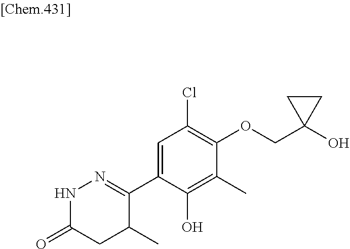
N1C(=O)CC(C)C(C2=CC(Cl)=C(OCC3(O)CC3)C(C)=C2O)=N1
